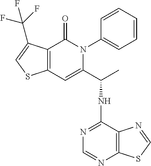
C12=C(C(=O)N(C3=CC=CC=C3)C(C(NC3=NC=NC4=C3N=CS4)C)=C1)C(C(F)(F)F)=CS2
